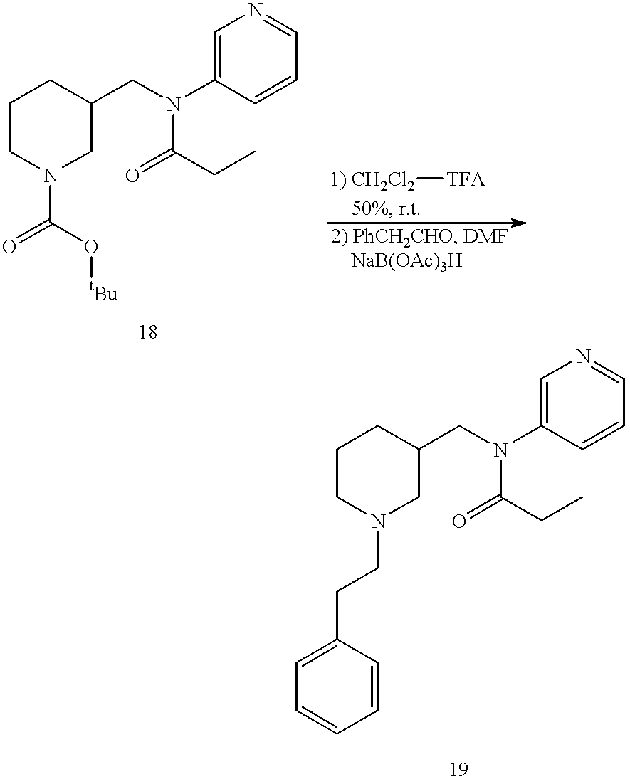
C1CN(C(=O)O[tBu])CC(CN(C2=CN=CC=C2)C(=O)CC)C1.[1) CH2Cl2][TFA].C1CN(CCC2=CC=CC=C2)CC(CN(C2=CN=CC=C2)C(=O)CC)C1
